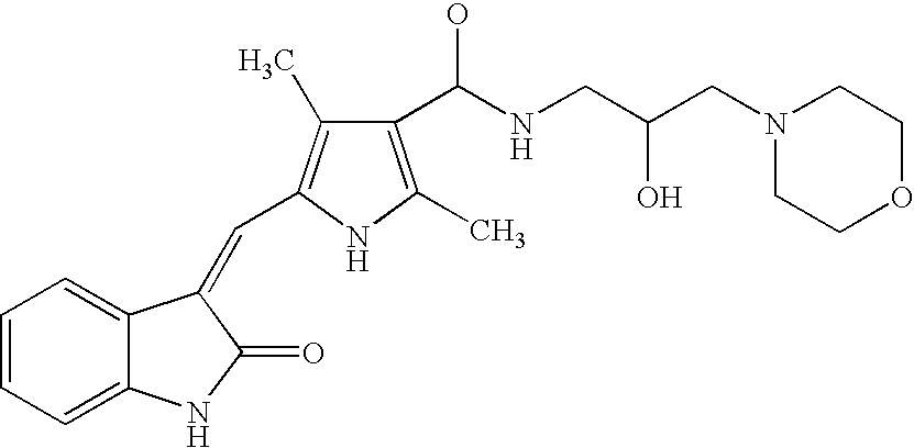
C1=CC=C2C(=C1)C(=CC1=C(C)C(C(NCC(CN3CCOCC3)O)O)=C(C)N1)C(=O)N2
